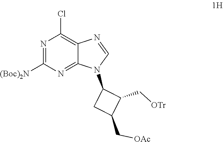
N1=C([(Boc)2N])N=C2C(=C1Cl)N=CN2C1CC(C[OAc])C1C[OTr]
